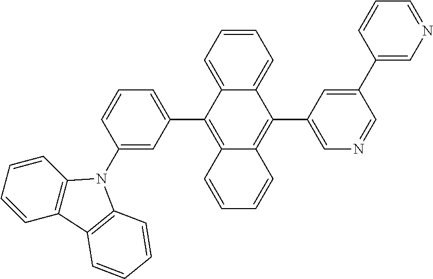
C1(N2C3=C(C=CC=C3)C3=C2C=CC=C3)=CC(C2=C3C(=C(C4=CN=CC(C5=CN=CC=C5)=C4)C4=CC=CC=C24)C=CC=C3)=CC=C1
